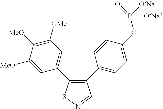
C1([MeO])=CC(C2=C(C3=CC=C(OP([O-Na+])([O-Na+])=O)C=C3)C=NS2)=CC([OMe])=C1[MeO]
